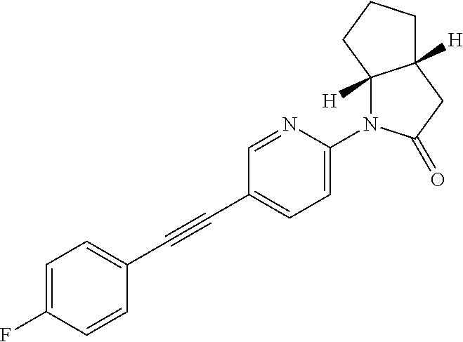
C1=NC(N2C3([H])C([H])(CC2=O)CCC3)=CC=C1C#CC1=CC=C(F)C=C1
